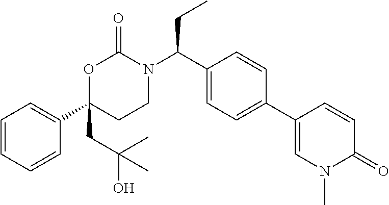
C1=CC=CC(C2(CC(C)(C)O)CCN(C(C3=CC=C(C4=CN(C)C(=O)C=C4)C=C3)CC)C(=O)O2)=C1
